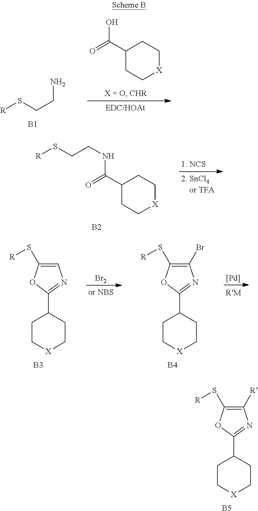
C1C[X]CCC1C1=NC([R])=C(S[R])O1.[B5].[R]SCCN.[B1].O=C(C1CC[X]CC1)O.O=C(C1CC[X]CC1)NCCS[R].[B2].C1C[X]CCC1C1=NC=C(S[R])O1.[B3].[Br2].C1C[X]CCC1C1=NC(Br)=C(S[R])O1.[B4].[Pd]
